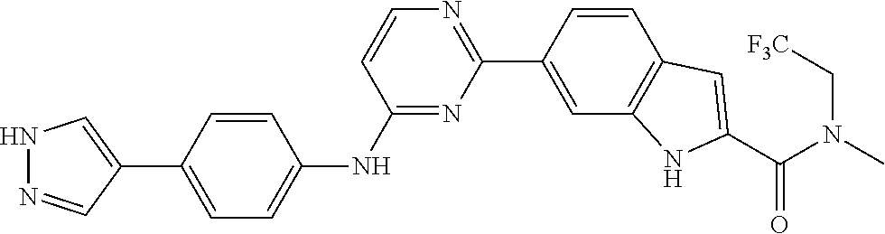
N(C)(C(C1=CC2=C(C=C(C3=NC=CC(NC4=CC=C(C5=CNN=C5)C=C4)=N3)C=C2)N1)=O)C[F3C]
